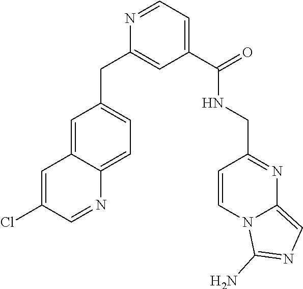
C1=NC(CC2=CC=C3C(=C2)C=C(Cl)C=N3)=CC(C(=O)NCC2=NC3=CN=C(N)N3C=C2)=C1
